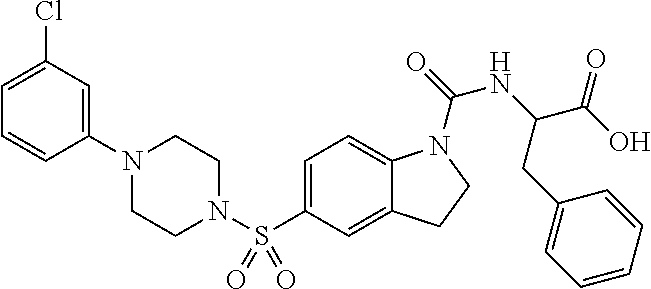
C1(N2CCN(S(C3=CC=C4C(=C3)CCN4C(=O)NC(C(O)=O)CC3=CC=CC=C3)(=O)=O)CC2)=CC(Cl)=CC=C1
